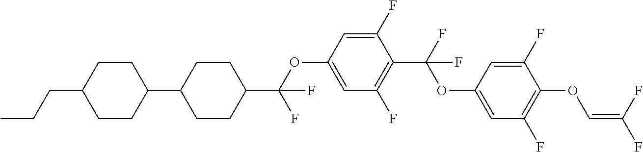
C1CC(C2CCC(C(OC3=CC(F)=C(C(F)(OC4=CC(F)=C(OC=C(F)F)C(F)=C4)F)C(F)=C3)(F)F)CC2)CCC1CCC
